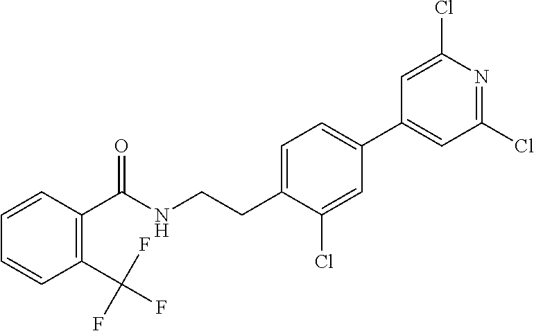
C(CNC(=O)C1=C(C(F)(F)F)C=CC=C1)C1=CC=C(C2=CC(Cl)=NC(Cl)=C2)C=C1Cl
